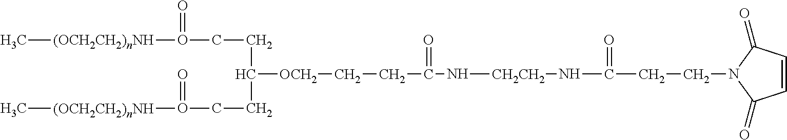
N1(CCC(=O)N[CH2CH2]NC(CC[OCH2]C(CCO([(OCH2CH2)nNH]C)=O)CCO([(OCH2CH2)nNH]C)=O)=O)C(=O)C=CC1=O
